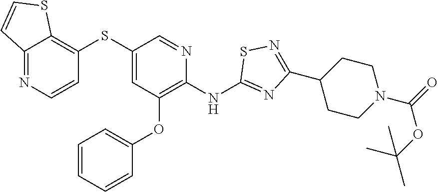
C1(SC2=C3C(=NC=C2)C=CS3)=CC(OC2=CC=CC=C2)=C(NC2=NC(C3CCN(C(=O)OC(C)(C)C)CC3)=NS2)N=C1
